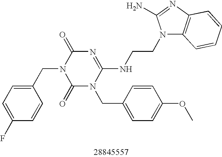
C1(CN2C(=O)N(CC3=CC=C(OC)C=C3)C(NCCN3C4=C(N=C3N)C=CC=C4)=NC2=O)=CC=C(F)C=C1
